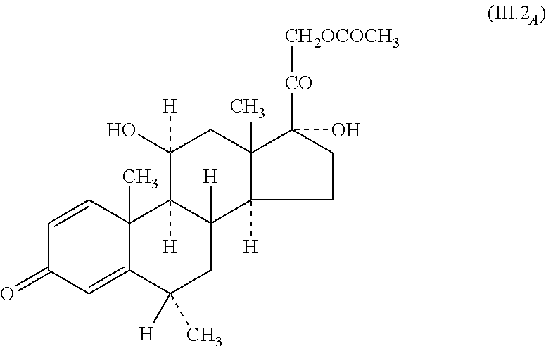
C1=CC2(C)C(=CC1=O)C(C)([H])CC1([H])C2([H])C(O)([H])CC2(C)C1([H])CCC2([CO][CH2OCOCH3])O
